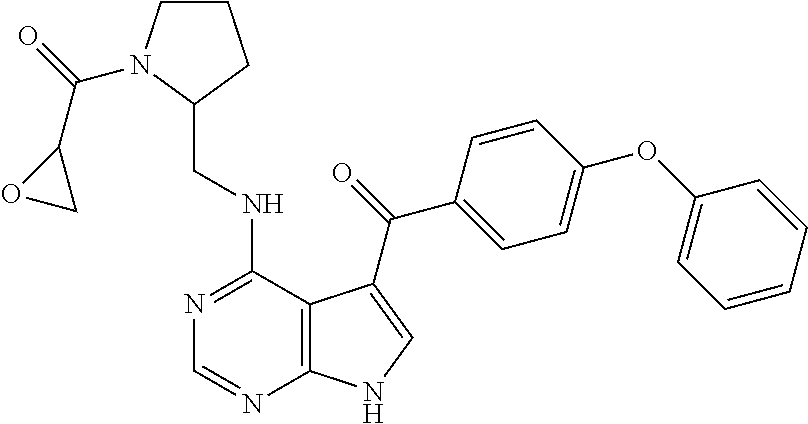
C1=CC=CC(OC2=CC=C(C(=O)C3=CNC4=C3C(NCC3CCCN3C(=O)C3OC3)=NC=N4)C=C2)=C1
